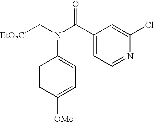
[EtO2C]CN(C(C1=CC=NC(Cl)=C1)=O)C1=CC=C([OMe])C=C1
